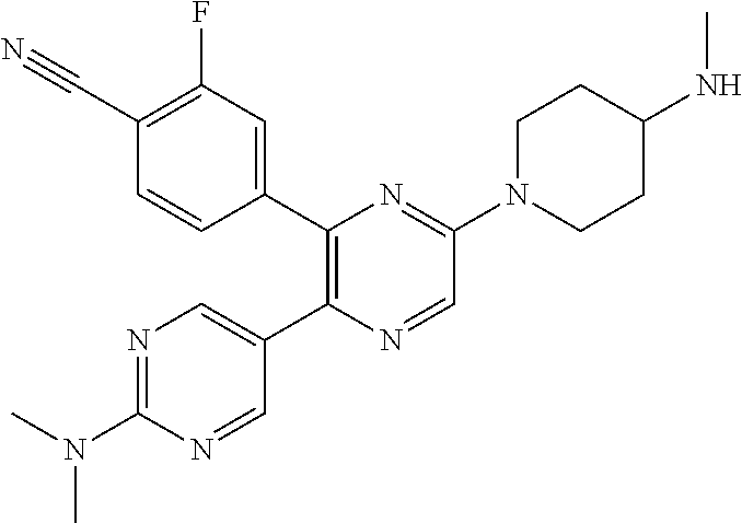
C1(C#N)=C(F)C=C(C2=C(C3=CN=C(N(C)C)N=C3)N=CC(N3CCC(NC)CC3)=N2)C=C1
